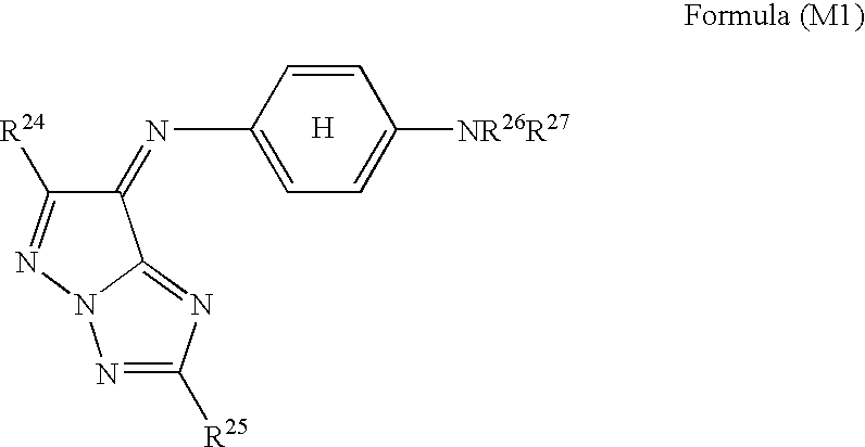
[H].C1=C(N=C2C([R24])=NN3C2=NC([R25])=N3)C=CC([NR26R27])=C1
